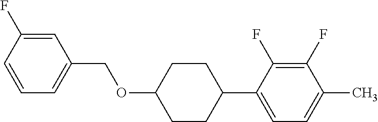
C1=C(F)C=CC=C1COC1CCC(C2=CC=C(C)C(F)=C2F)CC1
